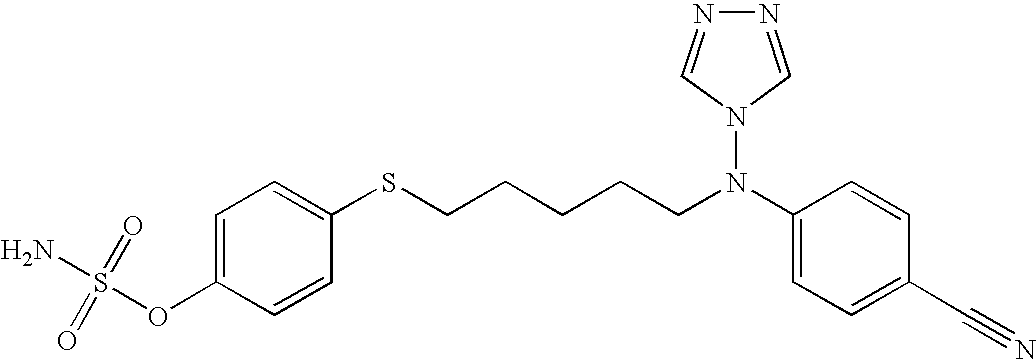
C1=C(OS(N)(=O)=O)C=CC(SCCCCCN(C2=CC=C(C#N)C=C2)N2C=NN=C2)=C1
